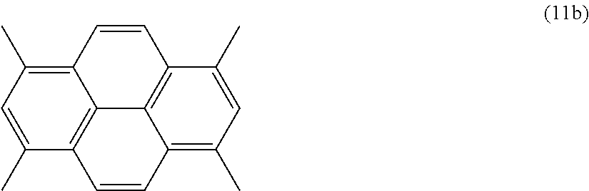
C12=C(C)C=C(C)C3=C1C1=C(C=C2)C(C)=CC(C)=C1C=C3
